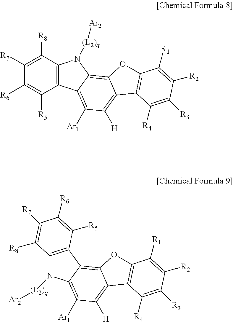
C1([R6])=C([R5])C2=C(C([R8])=C1[R7])N([(L2)q][Ar2])C1=C3C(=C([H])C([Ar1])=C21)C1=C(O3)C([R1])=C([R2])C([R3])=C1[R4].[(L2)q](N1C2=C(C3=C4C(=C([H])C([Ar1])=C13)C1=C(O4)C([R1])=C([R2])C([R3])=C1[R4])C([R5])=C([R6])C([R7])=C2[R8])[Ar2]
